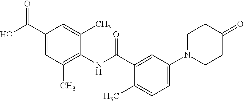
C1(C(O)=O)=CC(C)=C(NC(=O)C2=CC(N3CCC(=O)CC3)=CC=C2C)C(C)=C1
